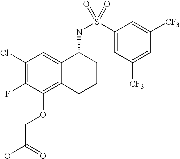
C1(Cl)=C(F)C(OCC(O)=O)=C2C(=C1)C(NS(C1=CC([CF3])=CC([CF3])=C1)(=O)=O)CCC2
